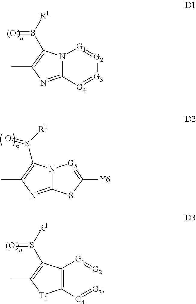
N12C(=NC(C)=C1S([R1])=[(O])[G4]=[G3][G2]=[G1]2.N12C(=NC(C)=C1S([R1])=O)SC([Y6])=[G5]2.C12=C([G4]=[G3][G2]=[G1]1)[T1]C(C)=C2S([R1])=[(O]
